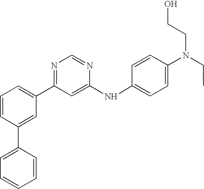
C1=CC(C2=CC=CC=C2)=CC(C2=NC=NC(NC3=CC=C(N(CC)CCO)C=C3)=C2)=C1
